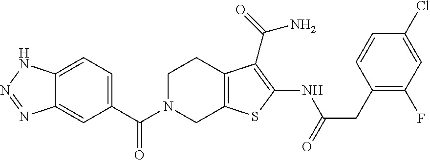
C1=C2C(=CC(C(N3CC4=C(CC3)C(C(=O)N)=C(NC(CC3=C(F)C=C(Cl)C=C3)=O)S4)=O)=C1)N=NN2
